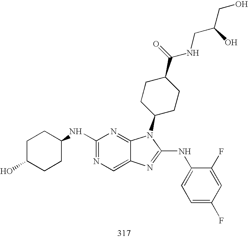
C1(NC2CCC(O)CC2)=NC=C2C(=N1)N(C1CCC(C(=O)NCC(CO)O)CC1)C(NC1=CC=C(F)C=C1F)=N2
